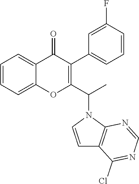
C1=CC=C2C(=C1)OC(C(N1C=CC3=C1N=CN=C3Cl)C)=C(C1=CC=CC(F)=C1)C2=O
